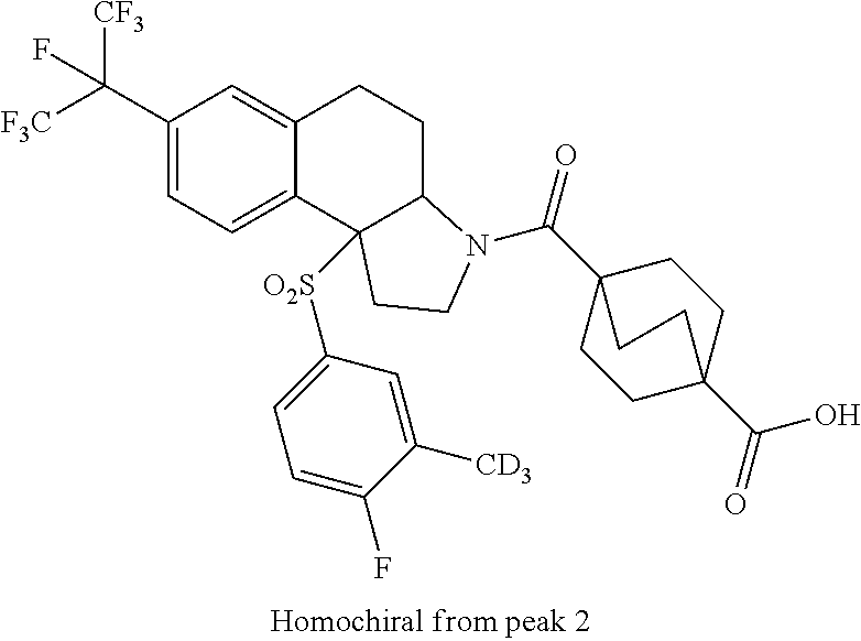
C(C1=CC=C2C(=C1)CCC1C2([O2S]C2=CC=C(F)C([CD3])=C2)CCN1C(=O)C12CCC(C(O)=O)(CC1)CC2)([F3C])([CF3])F
